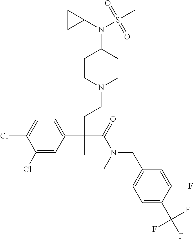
C1(Cl)=CC(C(CCN2CCC(N(C3CC3)S(C)(=O)=O)CC2)(C(=O)N(CC2=CC=C(C(F)(F)F)C(F)=C2)C)C)=CC=C1Cl
